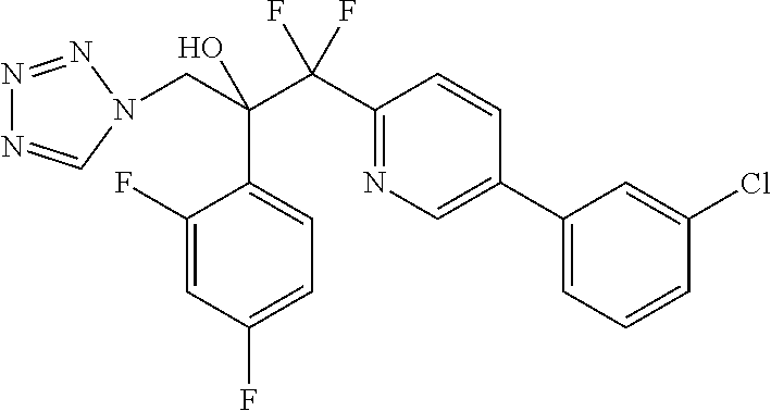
C1(C(C(CN2C=NN=N2)(O)C2=CC=C(F)C=C2F)(F)F)=NC=C(C2=CC=CC(Cl)=C2)C=C1
